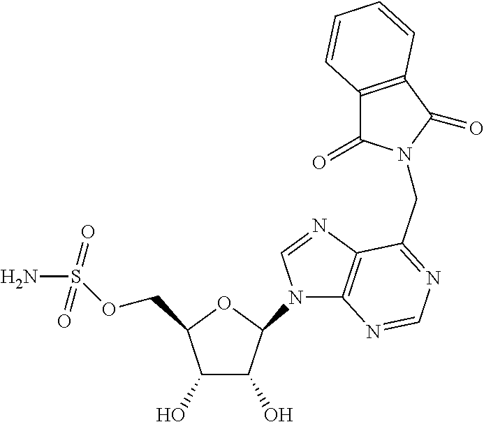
C1(O)C(O)C(N2C3=C(N=C2)C(CN2C(=O)C4=C(C2=O)C=CC=C4)=NC=N3)OC1COS(=O)(=O)N
